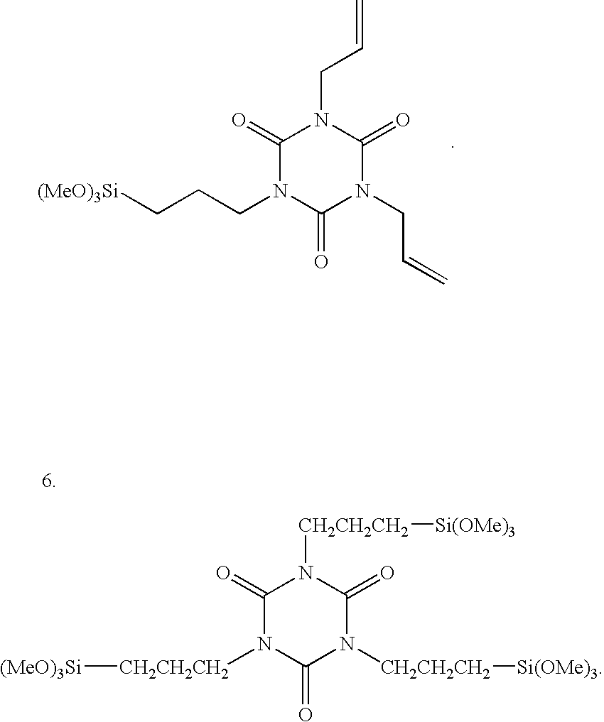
C1(=O)N(CCC[(MeO)3Si])C(=O)N(CC=C)C(=O)N1CC=C.C1(=O)N([CH2CH2CH2][(MeO)3Si])C(=O)N([CH2CH2CH2][Si(OMe)3])C(=O)N1[CH2CH2CH2][Si(OMe)3]
